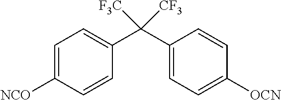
[NCO]C1=CC=C(C(C2=CC=C([OCN])C=C2)([F3C])[CF3])C=C1
